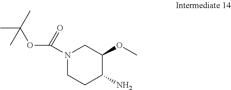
N1(C(OC(C)(C)C)=O)CCC(N)C(OC)C1
